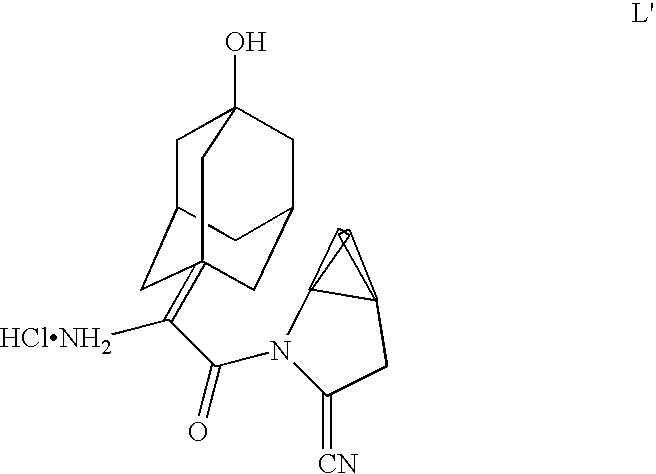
C1C2CC3(=C(C(N4C(=[CN])CC5C4C5)=O)[HClNH2])CC(CC1(O)C3)C2
